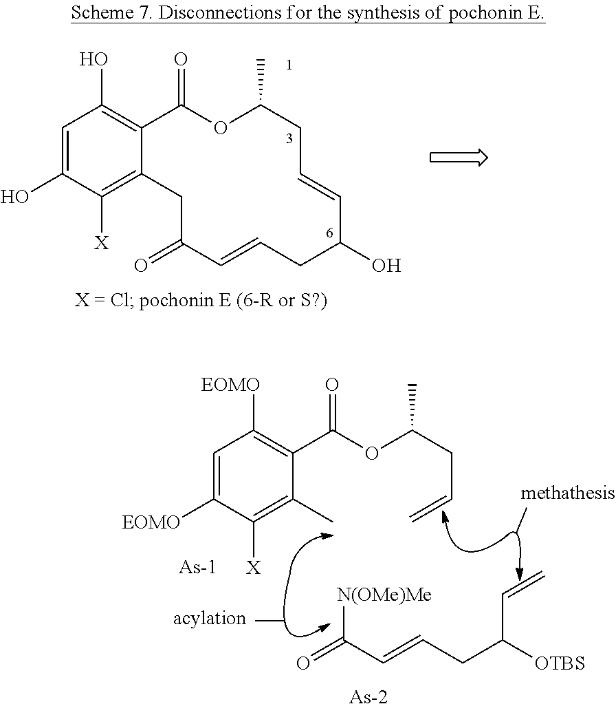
C1=C(O)C([X])=C2C(=C1O)C(=O)OC(C)CC=CC(O)CC=CC(=O)C2.C1=C([EOMO])C([X])=C(C)C(C(OC(CC=C)C)=O)=C1[EOMO].O=C(C=CCC([OTBS])C=C)[N(OMe)Me].[As].[As]
